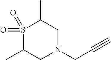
S1(=O)(=O)C(C)CN(CC#C)CC1C
